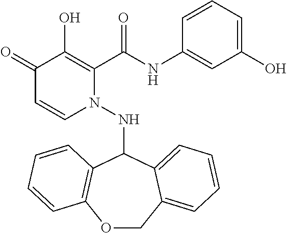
C1(=O)C=CN(NC2C3=C(OCC4=CC=CC=C24)C=CC=C3)C(C(NC2=CC(O)=CC=C2)=O)=C1O
